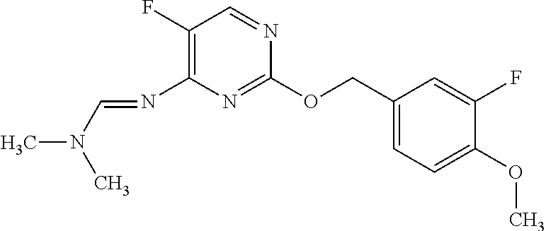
C1(COC2=NC(N=CN(C)C)=C(F)C=N2)=CC=C(OC)C(F)=C1
